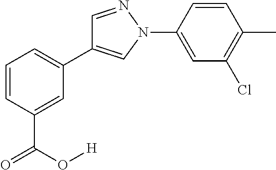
C1=CC=C(C2=CN(C3=CC(Cl)=C(C)C=C3)N=C2)C=C1C(=O)O[H]
